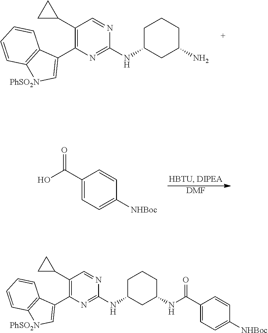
C1(C2CC2)=C(C2=C[PhSO2N]C3=C2C=CC=C3)N=C(NC2CC(N)CCC2)N=C1.[DMF].C1(C(O)=O)=CC=C([NHBoc])C=C1.C1(C2CC2)=C(C2=C[PhSO2N]C3=C2C=CC=C3)N=C(NC2CC(NC(C3=CC=C([NHBoc])C=C3)=O)CCC2)N=C1
